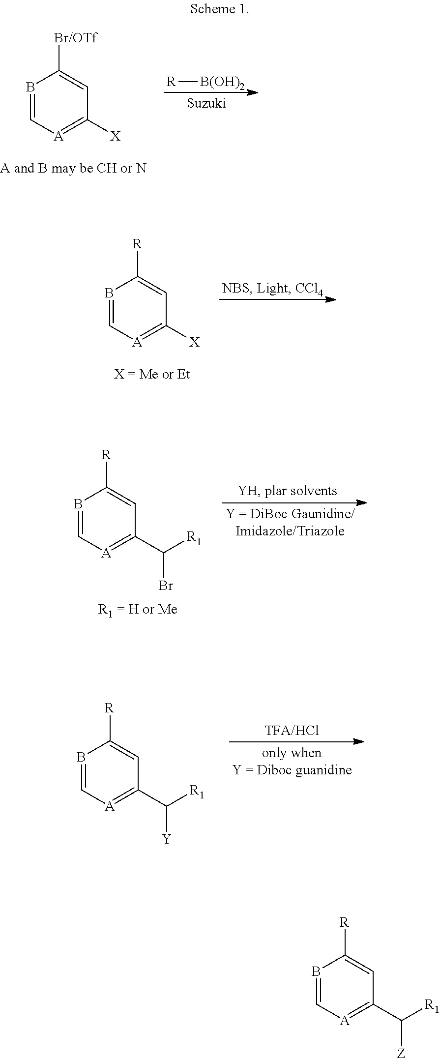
B1=C[A]=C([X])C=C1[Br/OTf].[R][B(OH)2].B1=C[A]=C([X])C=C1[R].B1=C[A]=C(C([R1])Br)C=C1[R].B1=C[A]=C(C([R1])[Y])C=C1[R].B1=C[A]=C(C([R1])[Z])C=C1[R]
